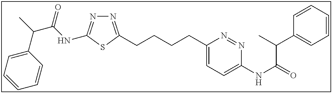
N1=C(CCCCC2=CC=C(NC(=O)C(C3=CC=CC=C3)C)N=N2)SC(NC(C(C)C2=CC=CC=C2)=O)=N1
